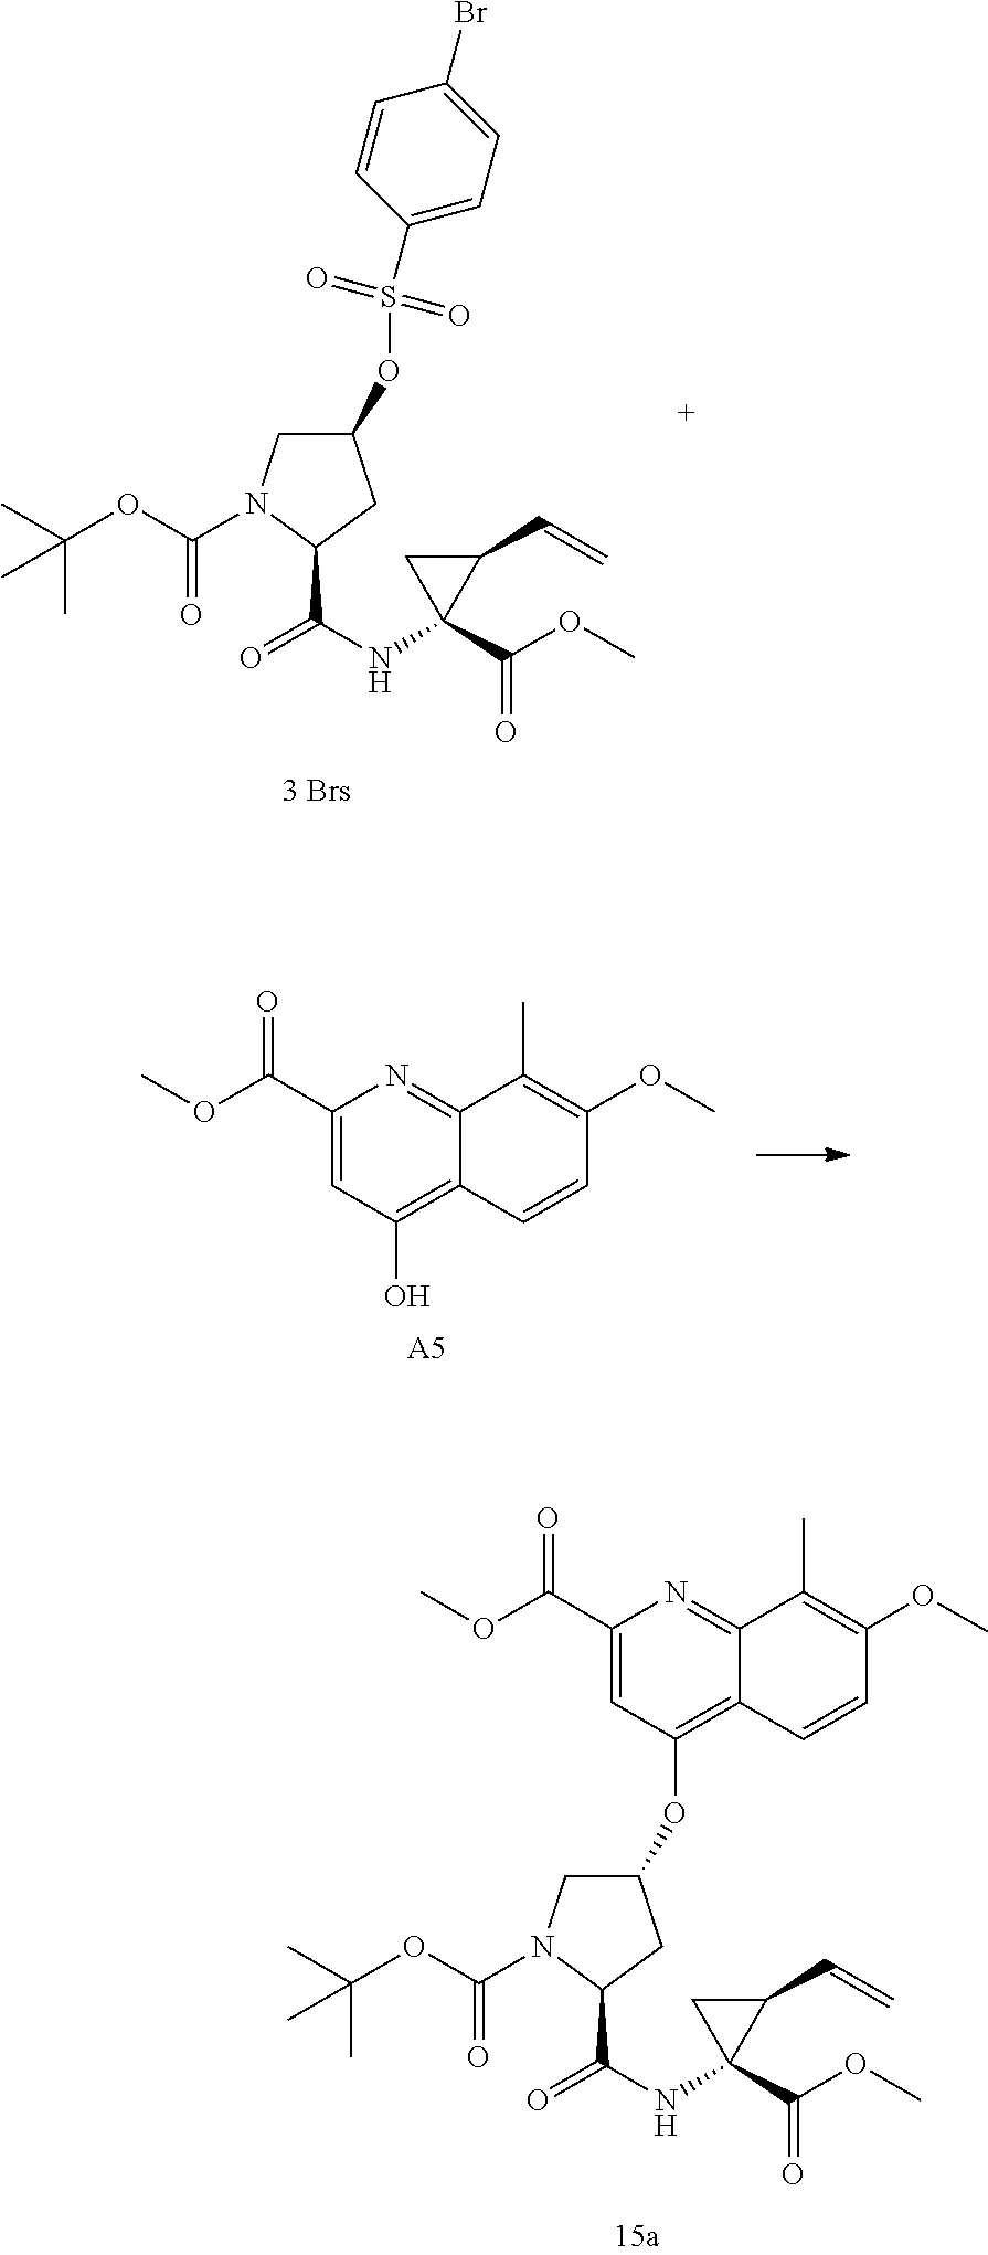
C1(C(=O)OC)=CC(O)=C2C(=N1)C(C)=C(OC)C=C2.[A5].N(C1(C(OC)=O)C(C=C)C1)C(C1N(C(=O)OC(C)(C)C)CC(OC2=C3C=CC(OC)=C(C)C3=NC(C(=O)OC)=C2)C1)=O.N(C1(C(OC)=O)C(C=C)C1)C(C1N(C(OC(C)(C)C)=O)CC(OS(C2=CC=C(Br)C=C2)(=O)=O)C1)=O
